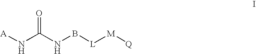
[A]NC(NB[L][M][Q])=O
